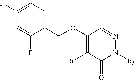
C1(COC2=C(Br)C(=O)N([R5])N=C2)=CC=C(F)C=C1F
